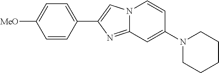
C1(C2=CN3C(=N2)C=C(N2CCCCC2)C=C3)=CC=C([MeO])C=C1
